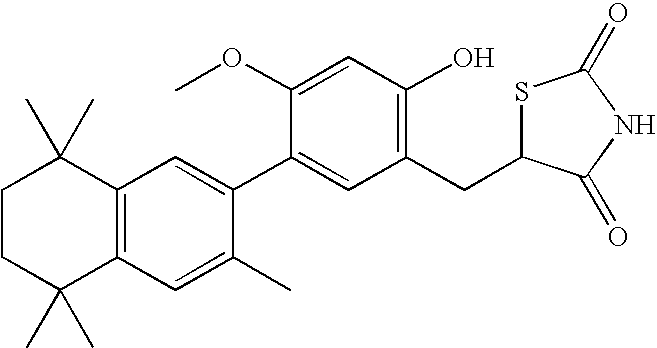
C1CC(C)(C)C2=C(C1(C)C)C=C(C1=CC(CC3SC(=O)NC3=O)=C(O)C=C1OC)C(C)=C2
